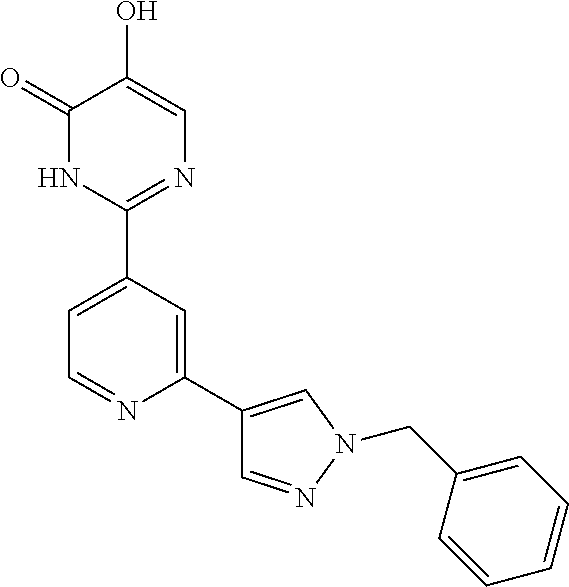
C1(C2=CC=NC(C3=CN(CC4=CC=CC=C4)N=C3)=C2)=NC=C(O)C(=O)N1
